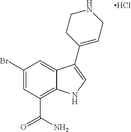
C1(Br)=CC(C(N)=O)=C2C(=C1)C(C1=CCNCC1)=CN2.Cl
